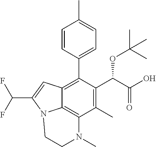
C1=CC(C2=C3C4=C(C(C)=C2C(C(=O)O)OC(C)(C)C)N(C)CCN4C(C(F)F)=C3)=CC=C1C
